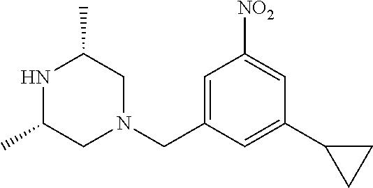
C1=C(CN2CC(C)NC(C)C2)C=C(C2CC2)C=C1[NO2]
